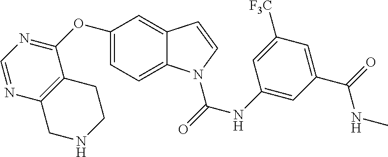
C1=C(OC2=NC=NC3=C2CCNC3)C=C2C(=C1)N(C(=O)NC1=CC(C(=O)NC)=CC([F3C])=C1)C=C2
